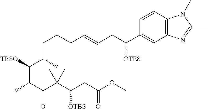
C(CCC=CCC(C1=CC2=C(C=C1)N(C)C(C)=N2)[OTES])C(C([TBSO])C(C(C(C(CC(OC)=O)[OTBS])(C)C)=O)C)C
